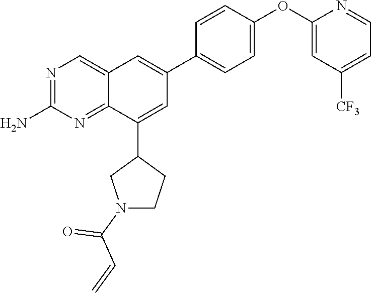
N1=C(N)N=C2C(=C1)C=C(C1=CC=C(OC3=CC([CF3])=CC=N3)C=C1)C=C2C1CN(C(C=C)=O)CC1
